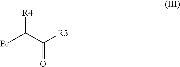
BrC(C([R3])=O)[R4]
